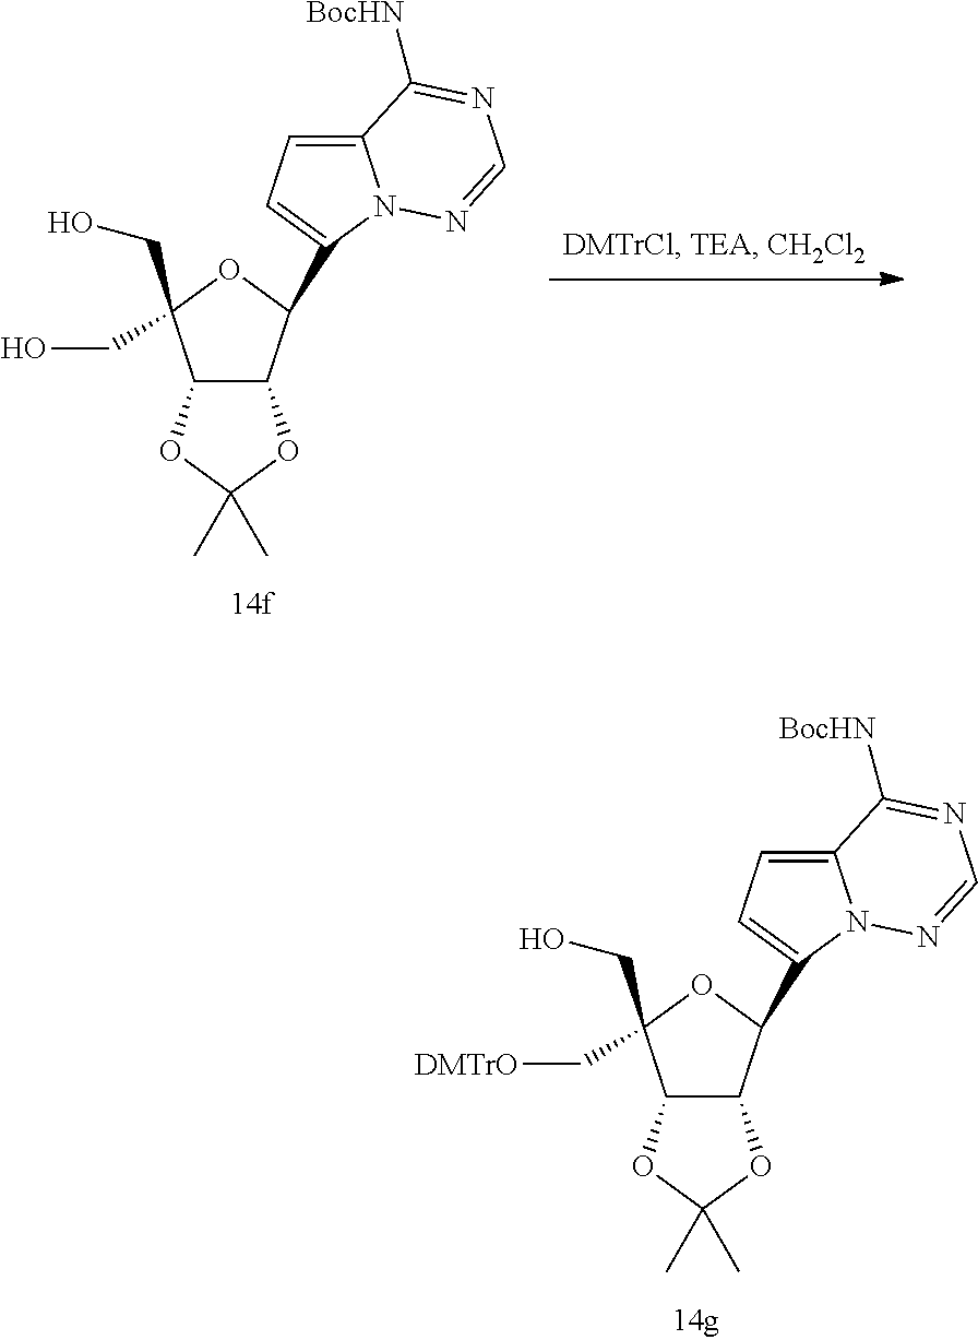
C12C(C(C3=CC=C4N3N=CN=C4[BocHN])OC1(CO)C[DMTrO])OC(C)(C)O2.C12C(C(C3=CC=C4N3N=CN=C4[BocHN])OC1(CO)CO)OC(C)(C)O2
